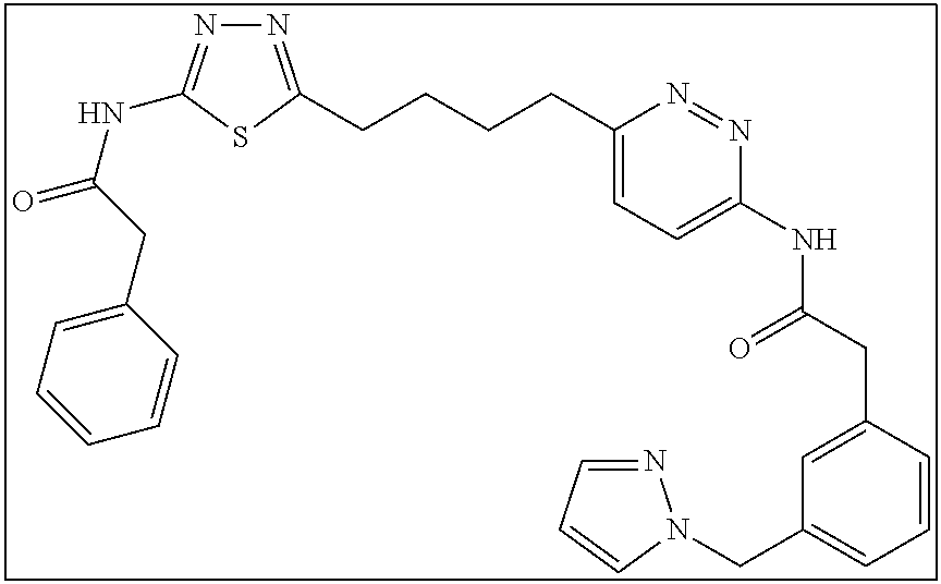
N1=C(CCCCC2=CC=C(NC(CC3=CC(CN4N=CC=C4)=CC=C3)=O)N=N2)SC(NC(=O)CC2=CC=CC=C2)=N1
